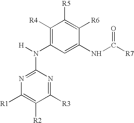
C1([R4])=C(N([H])C2=NC([R1])=C([R2])C([R3])=N2)C=C(NC([R7])=O)C([R6])=C1[R5]
